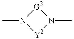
N1(C)[Y2]N(C)[G2]1
